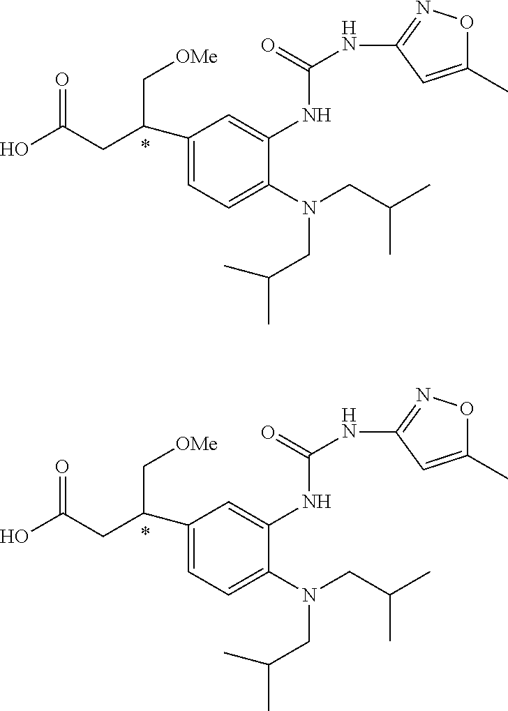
N(CC(C)C)(CC(C)C)C1=CC=C(C(CC(O)=O)C[OMe])C=C1NC(=O)NC1=NOC(C)=C1.N(CC(C)C)(CC(C)C)C1=CC=C(C(CC(O)=O)C[OMe])C=C1NC(=O)NC1=NOC(C)=C1
